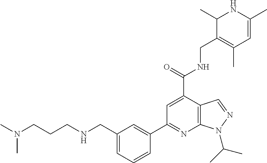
C1(CNCCCN(C)C)=CC=CC(C2=NC3=C(C(C(=O)NCC4=C(C)C=C(C)NC4C)=C2)C=NN3C(C)C)=C1
